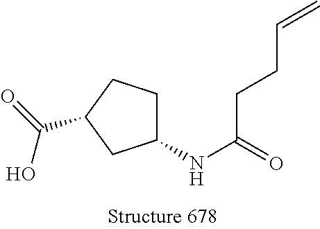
C1(NC(=O)CCC=C)CCC(C(=O)O)C1
